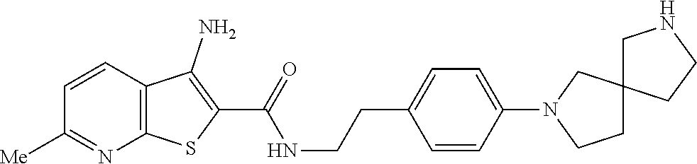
C1=CC2=C(N=C1[Me])SC(C(=O)NCCC1=CC=C(N3CCC4(C3)CNCC4)C=C1)=C2N
